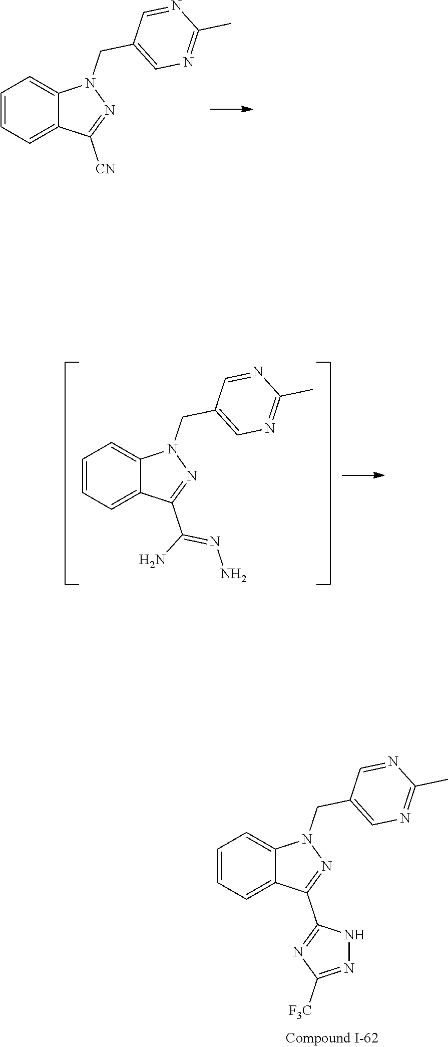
C1=CC=C2C(=C1)N(CC1=CN=C(C)N=C1)N=C2[CN].C1=CC=C2C(=C1)N(CC1=CN=C(C)N=C1)N=C2C(N)=NN.C1=CC=C2C(=C1)N(CC1=CN=C(C)N=C1)N=C2C1=NC([F3C])=NN1
